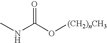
CNC(O[(CH2)nCH3])=O
